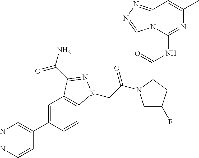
N1=NC=CC(C2=CC3=C(C=C2)N(CC(=O)N2CC(F)CC2C(NC2=NC(C)=CC4=NN=CN24)=O)N=C3C(=O)N)=C1
